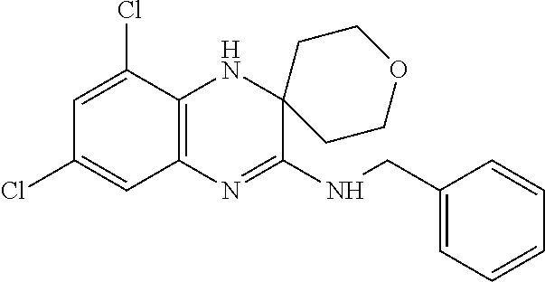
C12=C(N=C(NCC3=CC=CC=C3)C3(N1)CCOCC3)C=C(Cl)C=C2Cl
